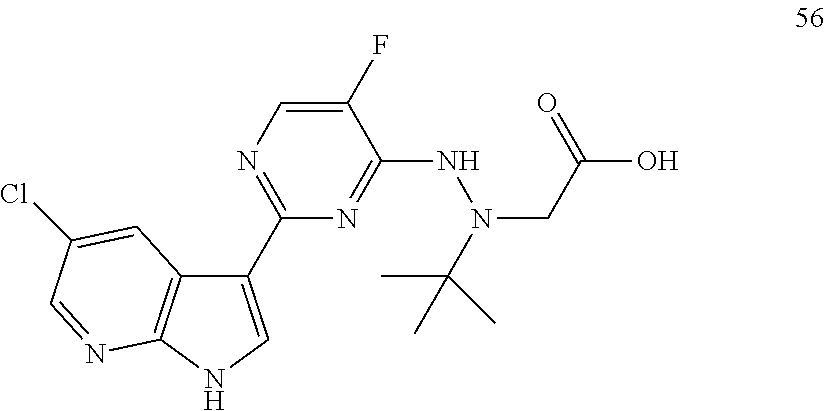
C1(C2=NC=C(F)C(NN(C(C)(C)C)CC(O)=O)=N2)=CNC2=C1C=C(Cl)C=N2
